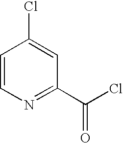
C1=CN=C(C(Cl)=O)C=C1Cl
